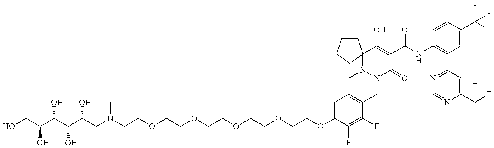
C(COCCOCCOCCOCCN(C)CC(O)C(O)C(O)C(O)CO)OC1=CC=C(CN2C(=O)C(C(=O)NC3=C(C4=NC=NC(C(F)(F)F)=C4)C=C(C(F)(F)F)C=C3)=C(O)C3(N2C)CCCC3)C(F)=C1F
